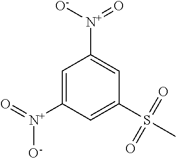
C1=C([N+](=O)[O-])C=C(S(C)(=O)=O)C=C1[N+]([O-])=O
